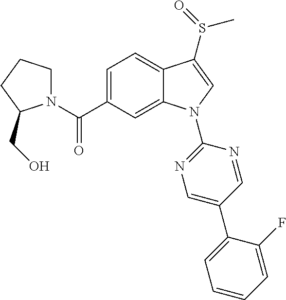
C(C1=CC=C2C(=C1)N(C1=NC=C(C3=CC=CC=C3F)C=N1)C=C2S(=O)C)(=O)N1CCCC1CO
